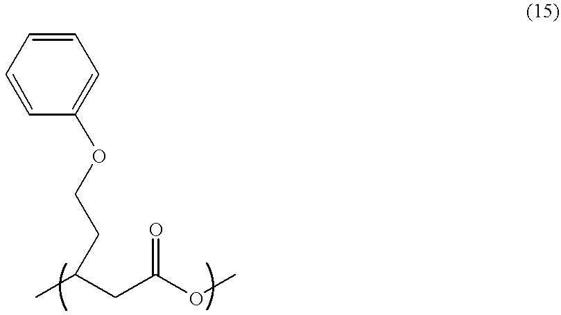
C1=CC=CC(OCCC(C)CC(OC)=O)=C1
